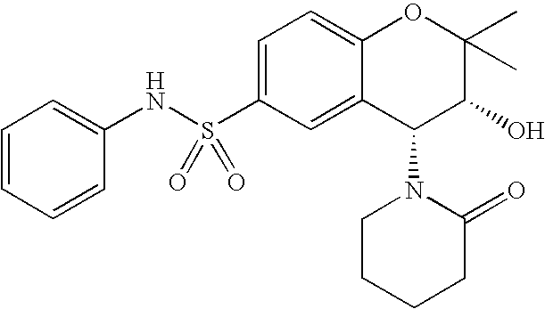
C1(S(NC2=CC=CC=C2)(=O)=O)=CC=C2C(=C1)C(N1CCCCC1=O)C(O)C(C)(C)O2
